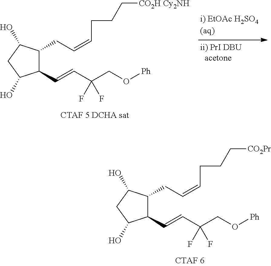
C1(C=CC(CO[Ph])(F)F)C(CC=CCCC[CO2Pr])C(O)CC1O.C1(C=CC(CO[Ph])(F)F)C(CC=CCCC[CO2H Cy2NH])C(O)CC1O
